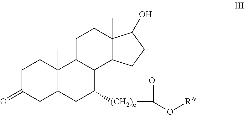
C1C(=O)CC2C(C)(C1)C1C(C([(CH2)n]C(O[RN])=O)C2)C2C(C)(CC1)C(O)CC2
